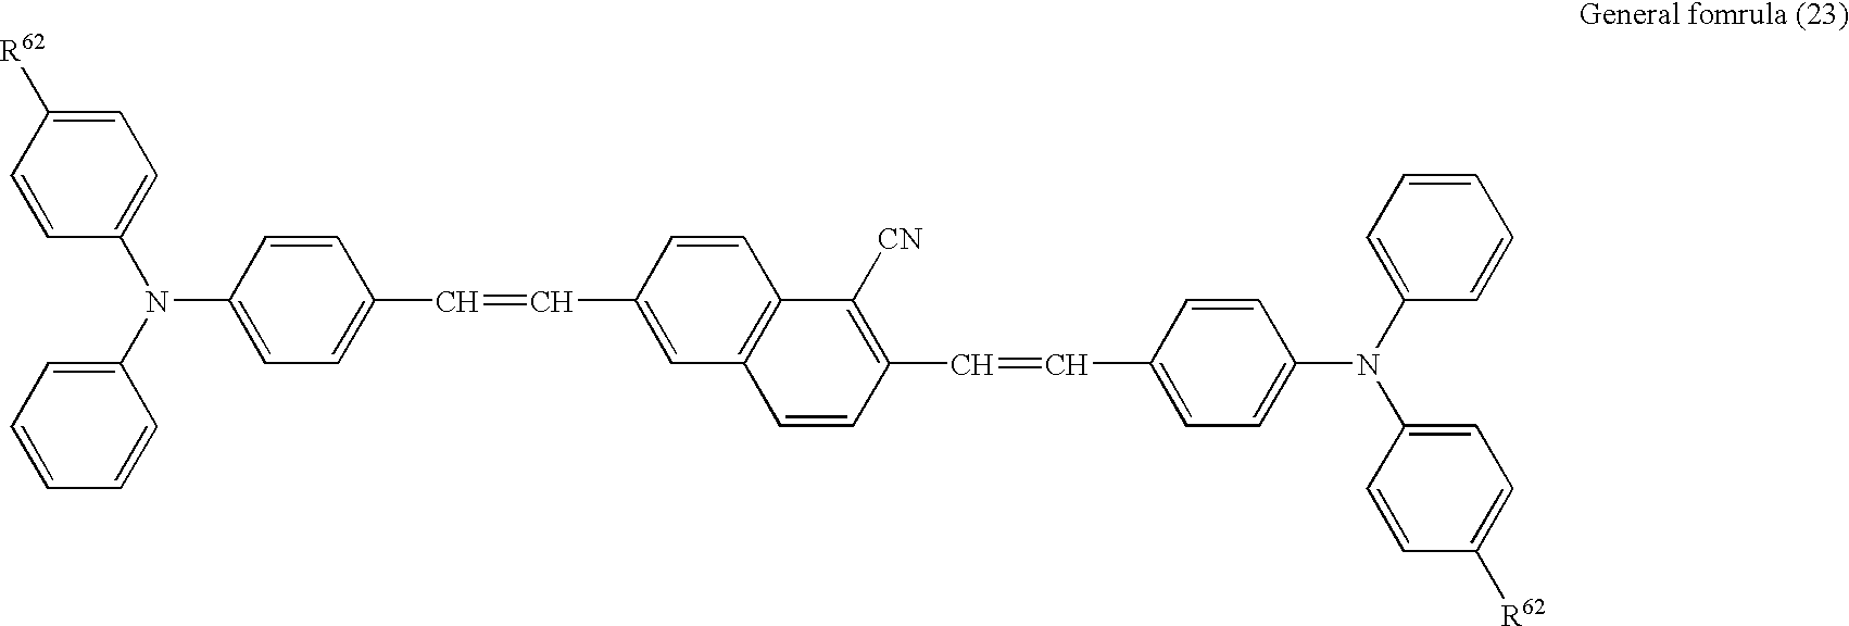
C1(N(C2=CC=C(C=CC3=CC4=C(C=C3)C([CN])=C(C=CC3=CC=C(N(C5=CC=C([R62])C=C5)C5=CC=CC=C5)C=C3)C=C4)C=C2)C2=CC=CC=C2)=CC=C([R62])C=C1
